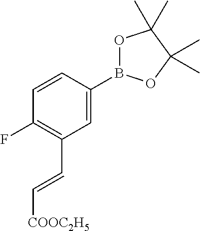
C1=C(B2OC(C)(C)C(C)(C)O2)C=CC(F)=C1C=C[COOC2H5]
